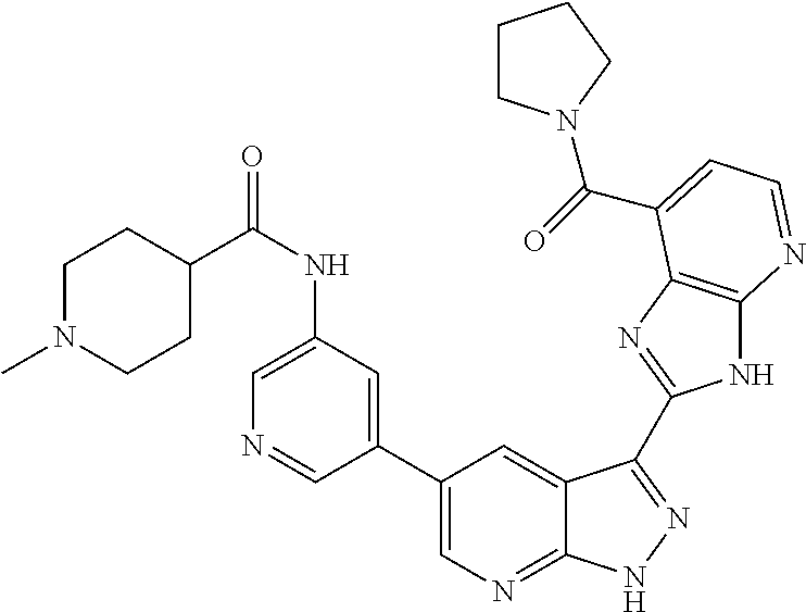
C1(C2=CN=C3C(=C2)C(C2=NC4=C(N2)N=CC=C4C(=O)N2CCCC2)=NN3)=CC(NC(C2CCN(C)CC2)=O)=CN=C1
